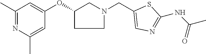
C1(C)=NC(C)=CC(OC2CCN(CC3=CN=C(NC(C)=O)S3)C2)=C1
